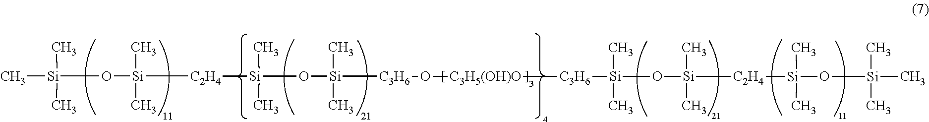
C[Si](C)(C)O[Si](C)(C)[C2H4][Si](C)(C)O[Si](C)(C)[C3H6]O[C3H5(OH)O][C3H6][Si](C)(C)O[Si](C)(C)[C2H4][Si](C)(C)O[Si](C)(C)C
